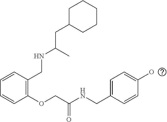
C1=C(O)C=CC(CNC(COC2=C(CNC(CC3CCCCC3)C)C=CC=C2)=O)=C1
